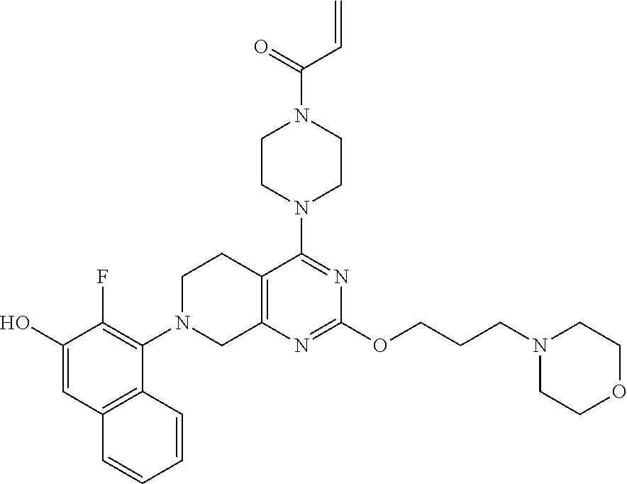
C12=C(N=C(OCCCN3CCOCC3)N=C1N1CCN(C(=O)C=C)CC1)CN(C1=C(F)C(O)=CC3=C1C=CC=C3)CC2
